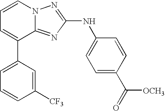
C12=NC(NC3=CC=C(C(=O)[OCH3])C=C3)=NN1C=CC=C2C1=CC=CC([CF3])=C1
